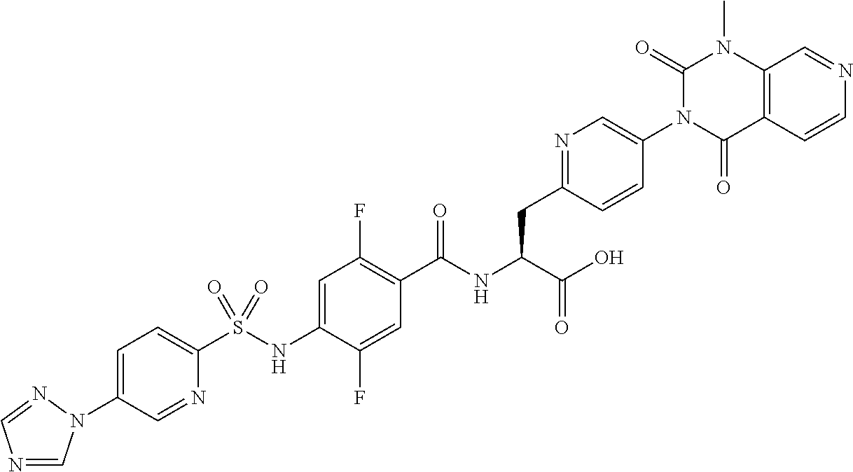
C1(N2C=NC=N2)=CC=C(S(NC2=CC(F)=C(C(NC(C(=O)O)CC3=NC=C(N4C(=O)C5=C(N(C)C4=O)C=NC=C5)C=C3)=O)C=C2F)(=O)=O)N=C1
